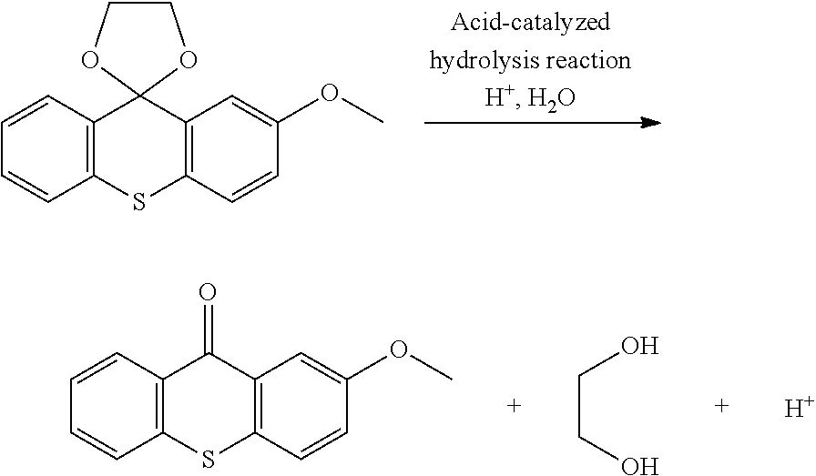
C12=C(C3(C4=C(S1)C=CC(OC)=C4)OCCO3)C=CC=C2.[H].C12=C(C(=O)C3=C(S1)C=CC(OC)=C3)C=CC=C2.C(CO)O
